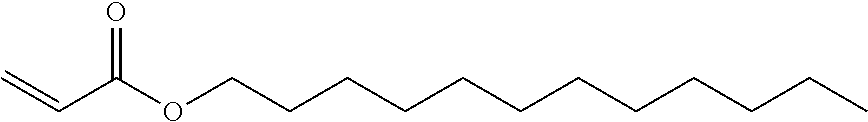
C(C(OCCCCCCCCCCCC)=O)=C
